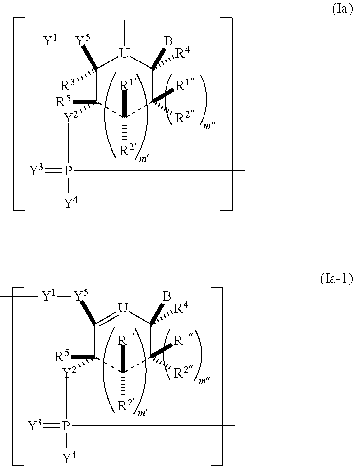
C1([Y5][Y1]C)=[U]C(B)([R4])C([R2])([R1])C([R1])([R2])C1([R5])[Y2]P([Y4])(C)=[Y3].C1([R3])([Y5][Y1]C)C([R5])([Y2]P([Y4])(C)=[Y3])C([R1])([R2])C([R2])([R1])C(B)([R4])[U]1C
